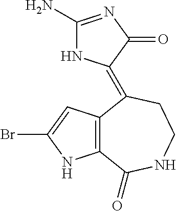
C12=C(C(=O)NCCC1=C1NC(N)=NC1=O)NC(Br)=C2
